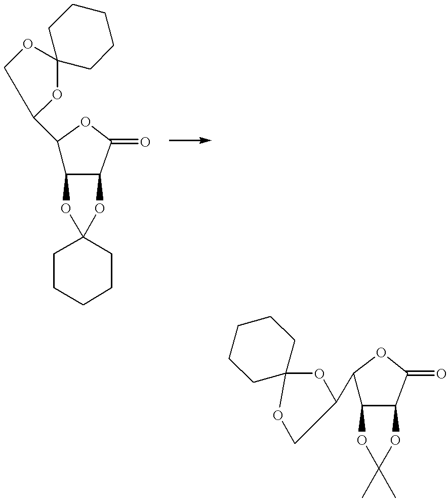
C1(C2COC3(O2)CCCCC3)C2C(C(=O)O1)OC1(O2)CCCCC1.C1(C2COC3(O2)CCCCC3)C2C(C(=O)O1)OC(C)(C)O2
